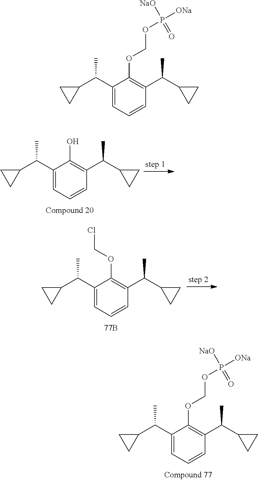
C1(C(C2CC2)C)=CC=CC(C(C2CC2)C)=C1OCOP([ONa])([NaO])=O.C1(C(C2CC2)C)=CC=CC(C(C2CC2)C)=C1O.C1(C(C2CC2)C)=CC=CC(C(C2CC2)C)=C1OCCl.C1(C(C2CC2)C)=CC=CC(C(C2CC2)C)=C1OCOP([ONa])([NaO])=O
